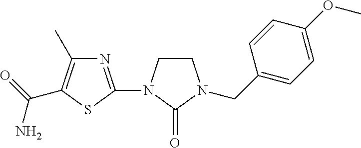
N1=C(N2CCN(CC3=CC=C(OC)C=C3)C2=O)SC(C(=O)N)=C1C
